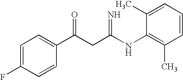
C1=C(F)C=CC(C(CC(NC2=C(C)C=CC=C2C)=N)=O)=C1
